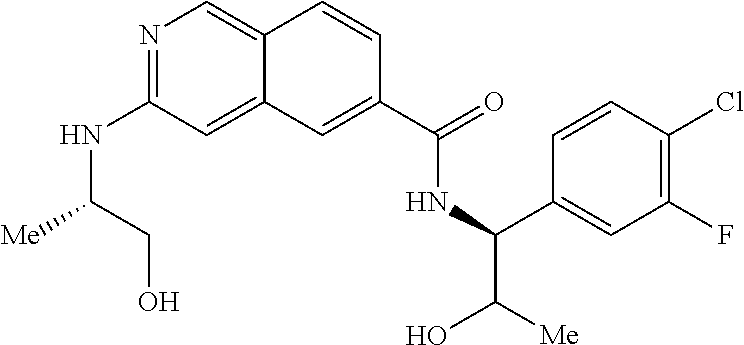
N1=C(NC([Me])CO)C=C2C(=C1)C=CC(C(=O)NC(C1=CC(F)=C(Cl)C=C1)C([Me])O)=C2
